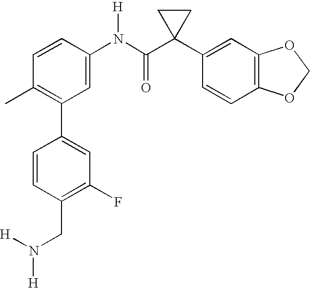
C1(C2=C(C)C=CC(N(C(C3(C4=CC5=C(C=C4)OCO5)CC3)=O)[H])=C2)=CC(F)=C(CN([H])[H])C=C1
